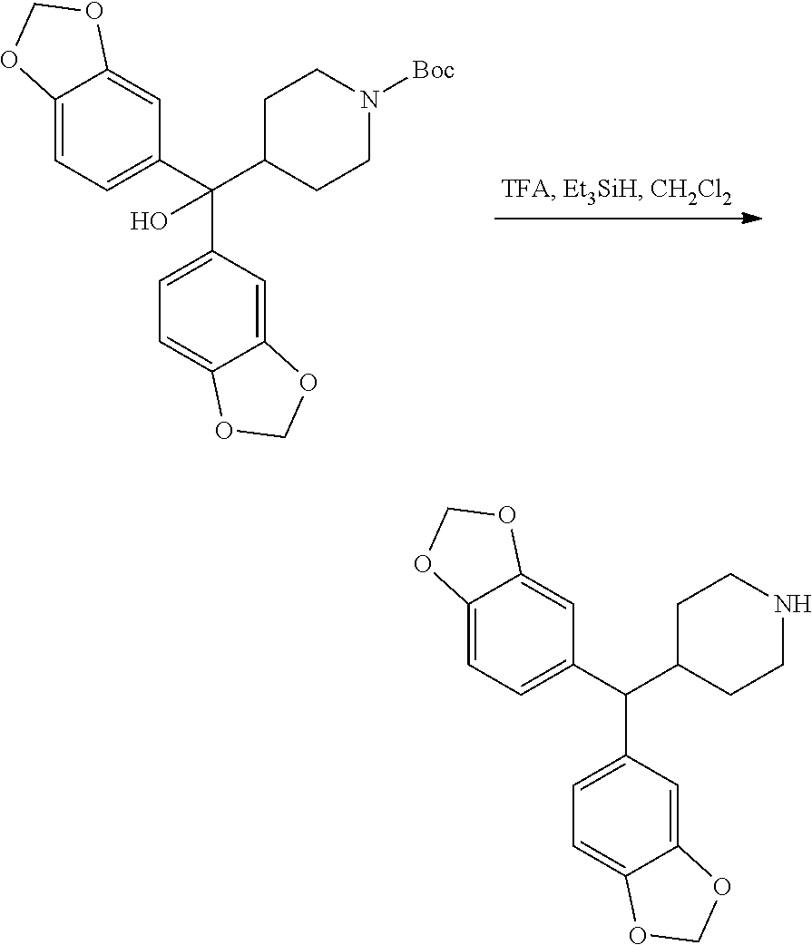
C12=CC(C(C3CCNCC3)C3=CC=C4C(=C3)OCO4)=CC=C1OCO2.C12=CC(C(C3CCN([Boc])CC3)(C3=CC=C4C(=C3)OCO4)O)=CC=C1OCO2
